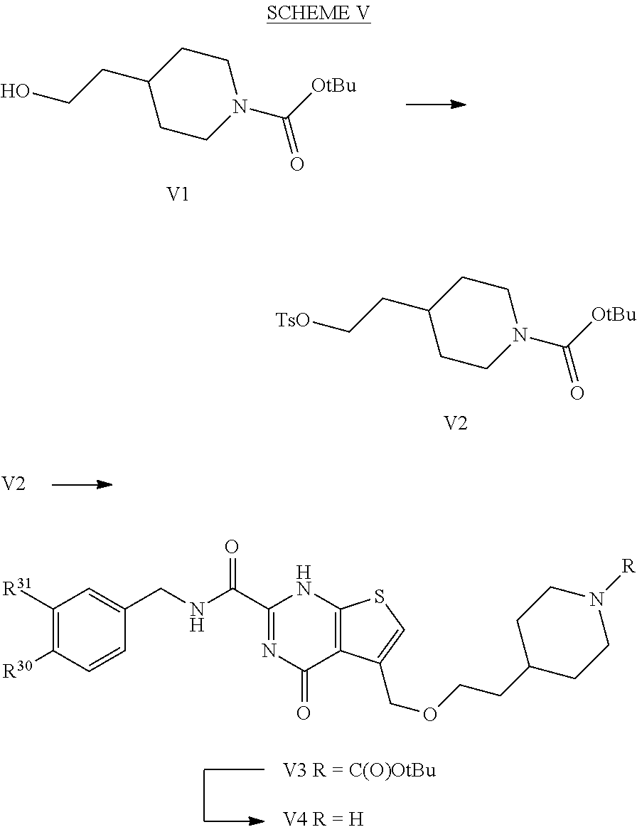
C1(C(NCC2=CC([R31])=C([R30])C=C2)=O)=NC(=O)C2=C(N1)SC=C2COCCC1CCN([R])CC1.C(C1CCN(C([OtBu])=O)CC1)C[TsO].[V2].C(C1CCN(C([OtBu])=O)CC1)CO.[V1].[V2]
